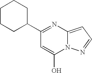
C12=CC=NN1C(O)=CC(C1CCCCC1)=N2
